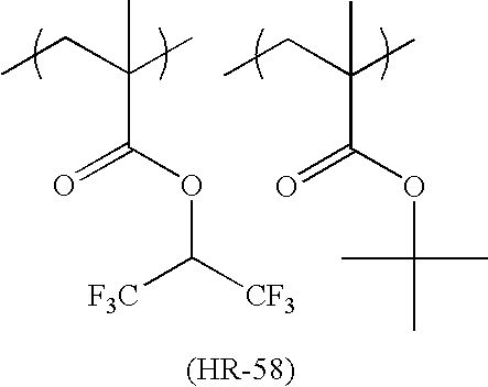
CCC(C)(C(OC([CF3])[CF3])=O)C.CCC(C)(C(OC(C)(C)C)=O)C
